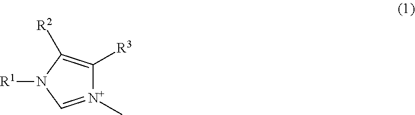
[R1]N1C=[N+](C)C([R3])=C1[R2]
